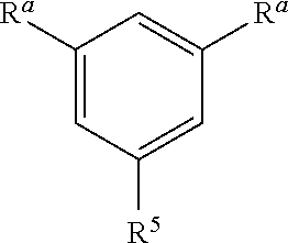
C1=C([Ra])C=C([Ra])C=C1[R5]
